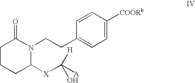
C1CCC([X]C([A])([H])O)N(CCC2=CC=C([COORb])C=C2)C1=O
